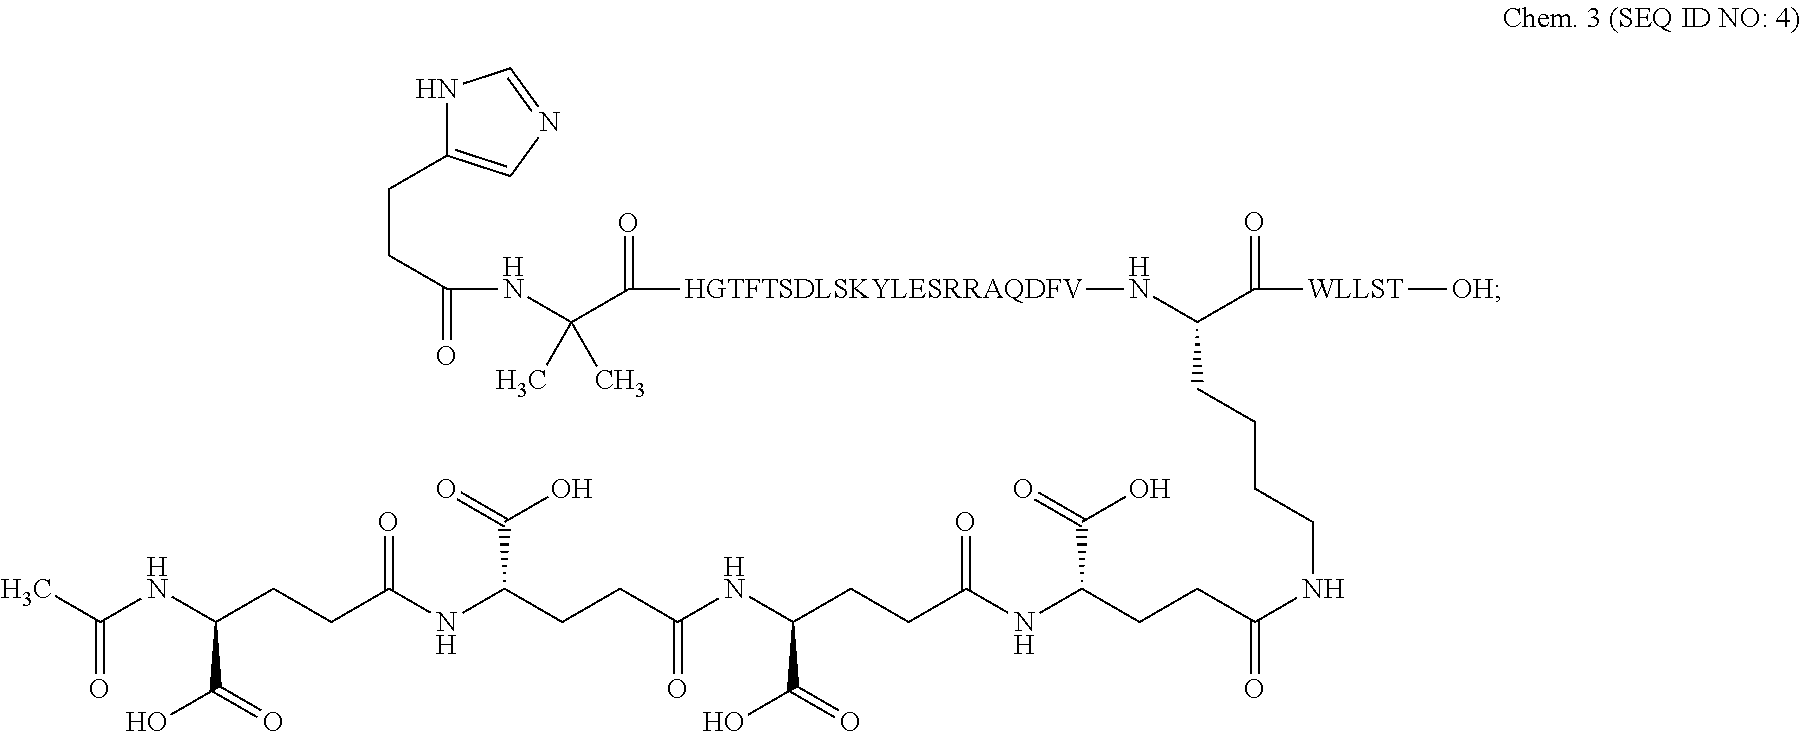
N1C(CCC(=O)NC(C([HGTFTSDLSKYLESRRAQDFV]NC(C(=O)[WLLST][OH])CCCCNC(CCC(NC(CCC(NC(CCC(NC(CCC(NC(C)=O)C(=O)O)=O)C(=O)O)=O)C(=O)O)=O)C(=O)O)=O)=O)(C)C)=CN=C1
